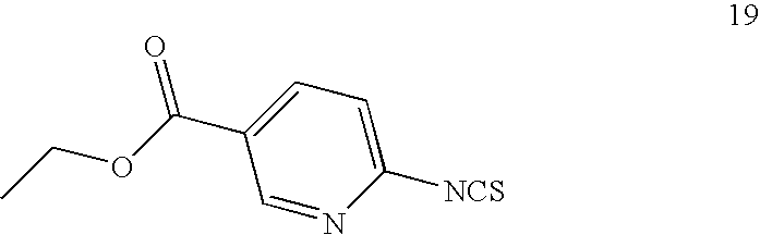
C1(C(OCC)=O)=CC=C([NCS])N=C1
